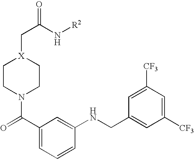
C1CN(C(=O)C2=CC=CC(NCC3=CC([CF3])=CC([CF3])=C3)=C2)CC[X]1CC(=O)N[R2]
